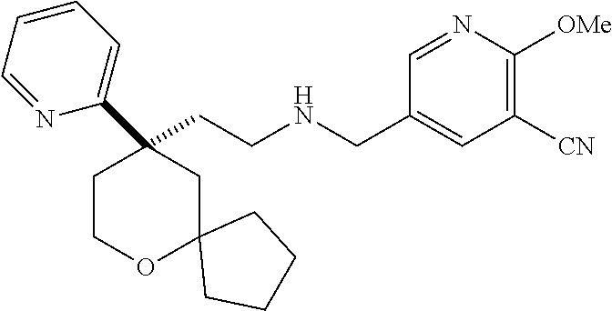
C(CNCC1=CC([CN])=C([OMe])N=C1)C1(C2=CC=CC=N2)CCOC2(C1)CCCC2
